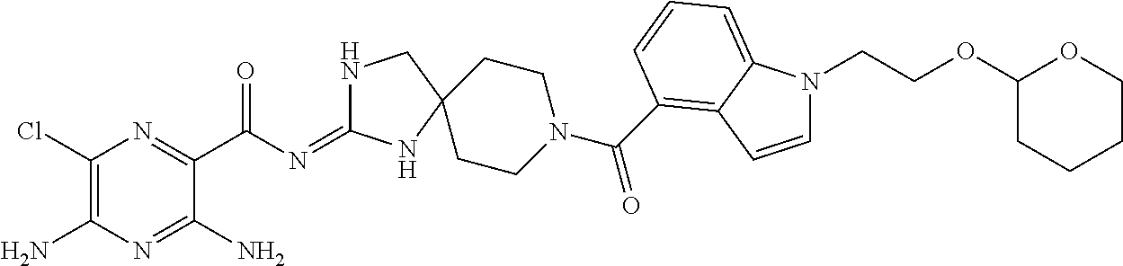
C1(Cl)=C(N)N=C(N)C(C(N=C2NCC3(N2)CCN(C(=O)C2=C4C(=CC=C2)N(CCOC2CCCCO2)C=C4)CC3)=O)=N1
